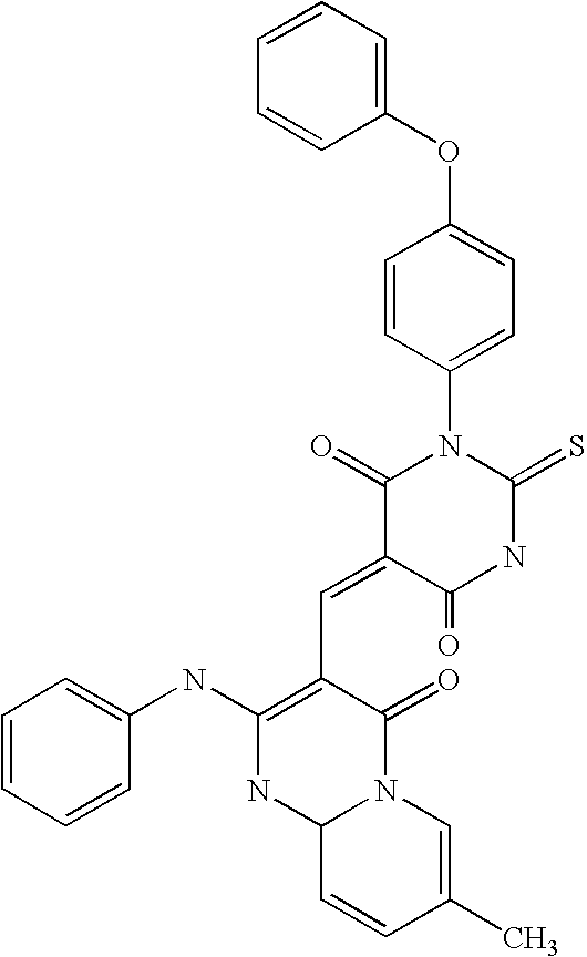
C1(OC2=CC=C(N3C(=O)C(=CC4=C(NC5=CC=CC=C5)NC5N(C4=O)C=C(C)C=C5)C(=O)NC3=S)C=C2)=CC=CC=C1
